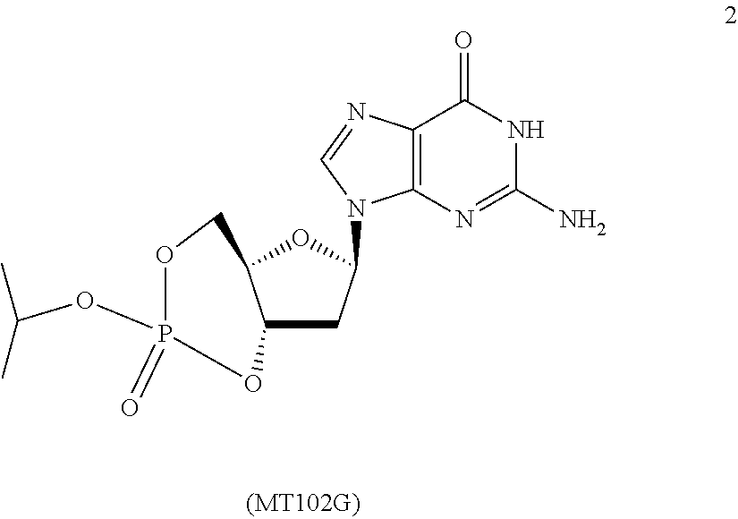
C12CC(N3C4=C(N=C3)C(=O)NC(N)=N4)OC1COP(OC(C)C)(=O)O2
